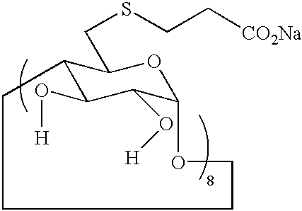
C12C(O[H])C(O[H])C(OC1CSCC[CO2Na])OCCCC2
